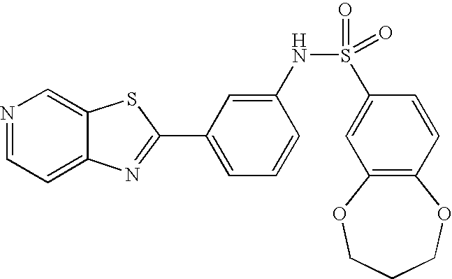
N1=CC=C2C(=C1)SC(C1=CC=CC(NS(=O)(=O)C3=CC4=C(C=C3)OCCCO4)=C1)=N2
